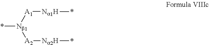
*[Nb1]([A2][Na2H]*)[A1][Na1H]*
